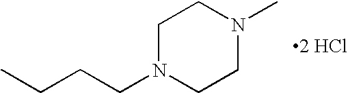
C1N(CCCC)CCN(C)C1.[2 HCl]
